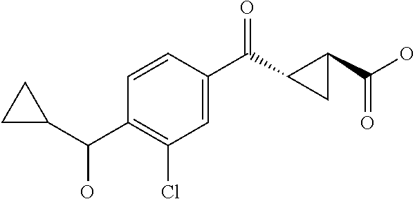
C1(Cl)=C(C(C2CC2)O)C=CC(C(=O)C2C(C(O)=O)C2)=C1
